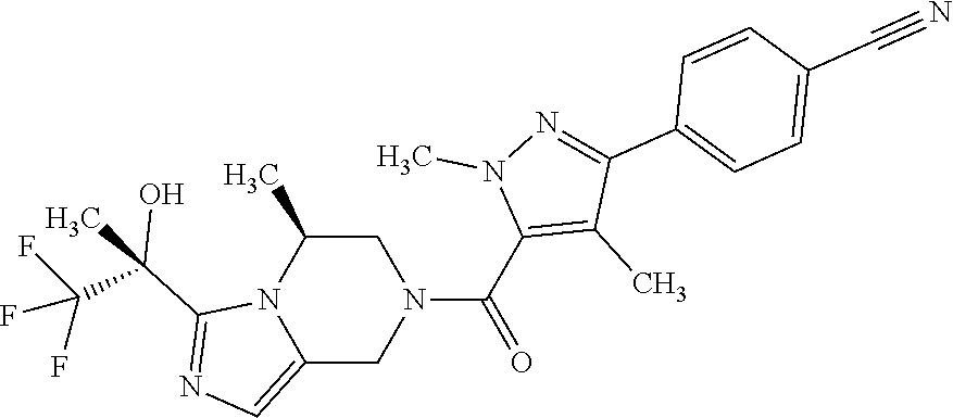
C12=CN=C(C(C)(C(F)(F)F)O)N1C(C)CN(C(C1=C(C)C(C3=CC=C(C#N)C=C3)=NN1C)=O)C2
